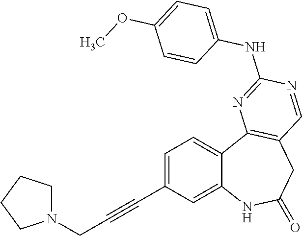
C1=C(C#CCN2CCCC2)C=C2C(=C1)C1=C(CC(=O)N2)C=NC(NC2=CC=C(OC)C=C2)=N1
